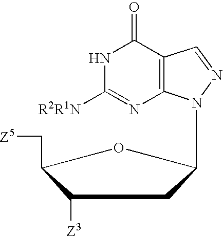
N1C([R2R1N])=NC2=C(C1=O)C=NN2C1CC([Z3])C(C[Z5])O1
